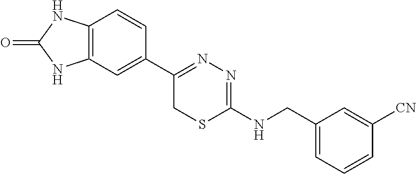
C12=C(C=C(C3=NN=C(NCC4=CC=CC([CN])=C4)SC3)C=C1)NC(=O)N2
